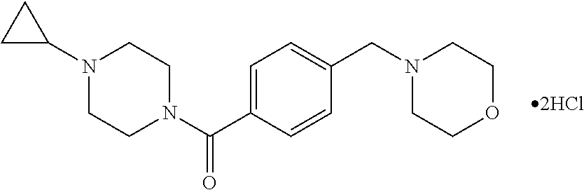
O1CCN(CC2=CC=C(C(N3CCN(C4CC4)CC3)=O)C=C2)CC1
